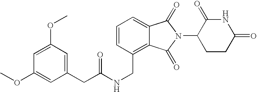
C1=CC(CNC(CC2=CC(OC)=CC(OC)=C2)=O)=C2C(=C1)C(=O)N(C1CCC(=O)NC1=O)C2=O
